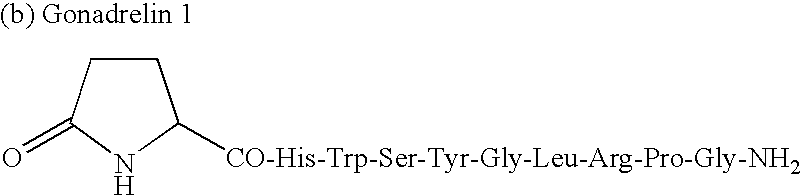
C1CC(=O)NC1[CO-His-Trp-Ser-Tyr-Gly-Leu-Arg-Pro-Gly-NH2]
